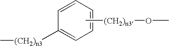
C1=CC=CC=C1[(CH2)n3]C.C[(CH2)n3]OC
